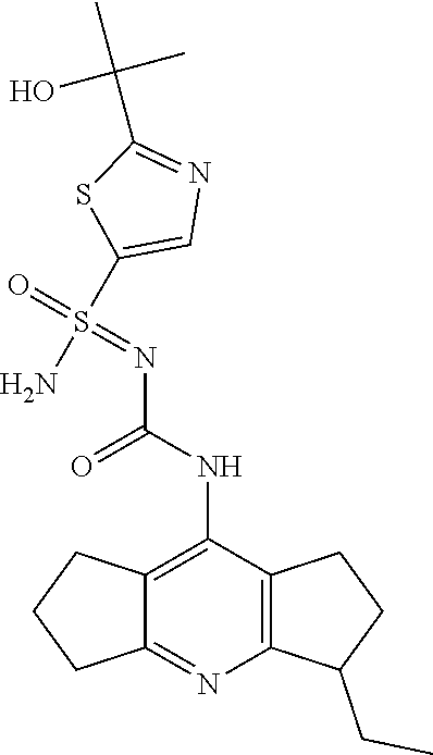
NS(=O)(=NC(=O)NC1=C2C(=NC3=C1CCC3CC)CCC2)C1=CN=C(C(C)(O)C)S1
